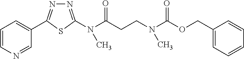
C1=CN=CC(C2=NN=C(N(C(CCN(C(OCC3=CC=CC=C3)=O)C)=O)C)S2)=C1
